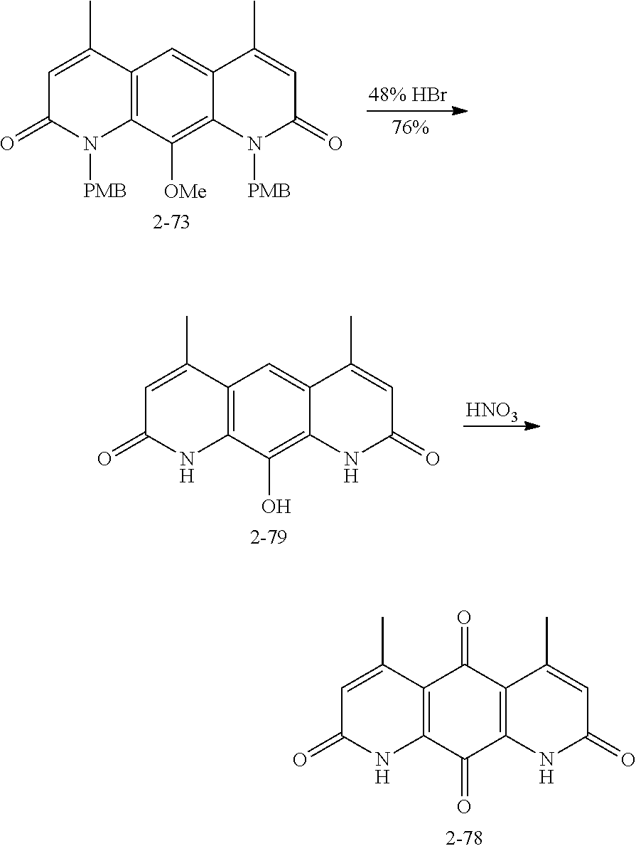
C12=C(C([OMe])=C3C(=C1)C(C)=CC(=O)N3[PMB])N([PMB])C(=O)C=C2C.C12=C(C(O)=C3C(=C1)C(C)=CC(=O)N3)NC(=O)C=C2C.[HNO3].C12=C(C(=O)C3=C(C1=O)C(C)=CC(=O)N3)NC(=O)C=C2C
